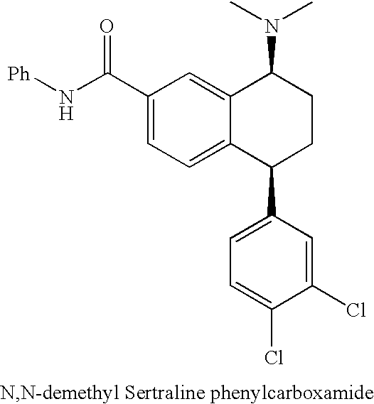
C1(C(N[Ph])=O)=CC=C2C(=C1)C(N(C)C)CCC2C1=CC=C(Cl)C(Cl)=C1
